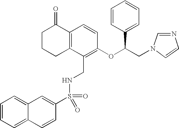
C1C2=C(C(=O)CC1)C=CC(OC(CN1C=CN=C1)C1=CC=CC=C1)=C2CNS(C1=CC2=CC=CC=C2C=C1)(=O)=O
